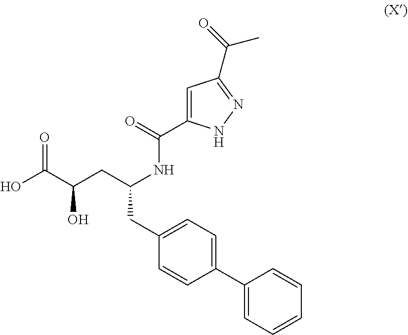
OC(C(CC(NC(C1=CC(C(=O)C)=NN1)=O)CC1=CC=C(C2=CC=CC=C2)C=C1)O)=O
